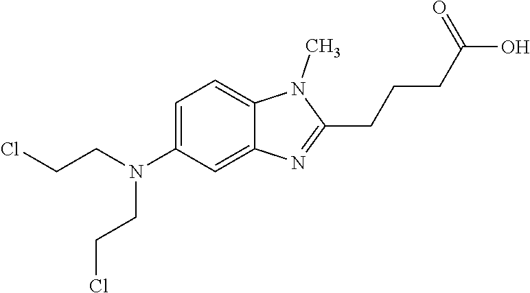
C1=C(N(CCCl)CCCl)C=C2C(=C1)N(C)C(CCCC(O)=O)=N2
